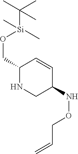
C1(CO[Si](C)(C(C)(C)C)C)NCC(NOCC=C)C=C1
